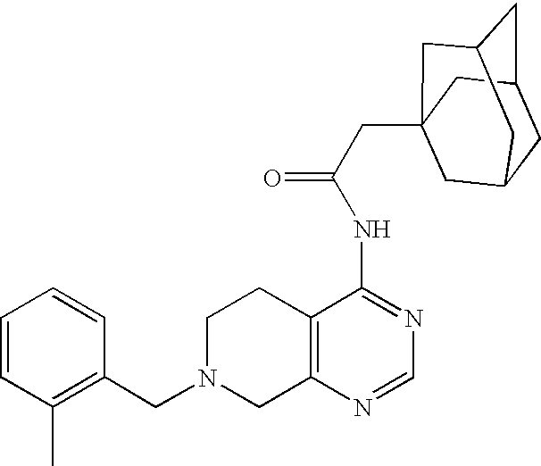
C1N(CC2=C(C)C=CC=C2)CC2=C(C1)C(NC(=O)CC13CC4CC(CC(C1)C4)C3)=NC=N2
